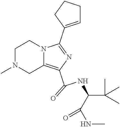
C1N(C)CC2=C(C(=O)NC(C(C)(C)C)C(NC)=O)N=C(C3=CCCC3)N2C1
